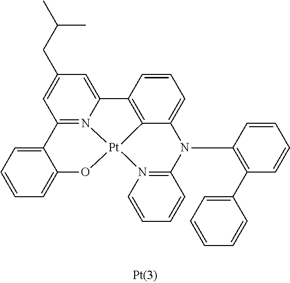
C12=N3C(=CC(CC(C)C)=C1)C1=C4C(=CC=C1)N(C1=C(C5=CC=CC=C5)C=CC=C1)C1=N(C=CC=C1)[Pt]34OC1=CC=CC=C21
